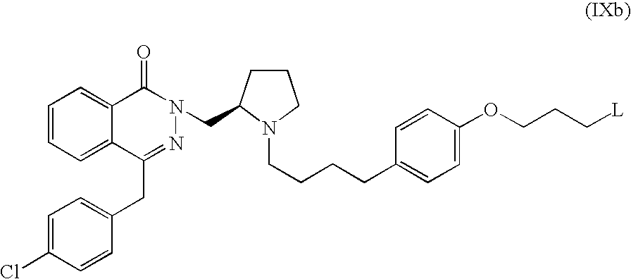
C1=CC=C2C(=C1)C(=O)N(CC1CCCN1CCCCC1=CC=C(OCCC[L])C=C1)N=C2CC1=CC=C(Cl)C=C1
